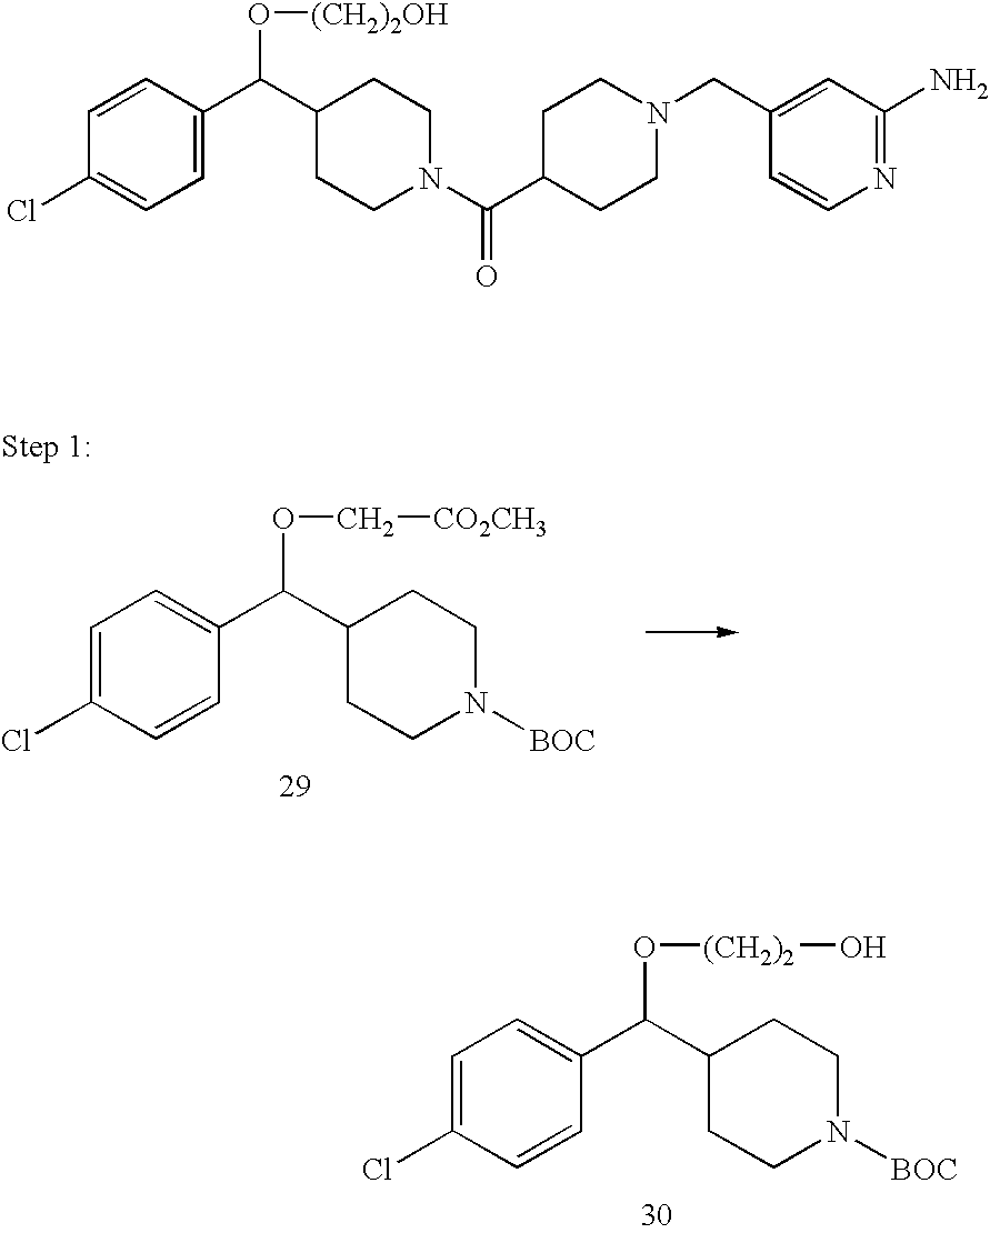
C1=C(Cl)C=CC(C(C2CCN([BOC])CC2)OC[CO2CH3])=C1.C1=C(Cl)C=CC(C(C2CCN([BOC])CC2)O[(CH2)2]O)=C1.C1=CC(C(C2CCN(C(C3CCN(CC4=CC(N)=NC=C4)CC3)=O)CC2)O[(CH2)2OH])=CC=C1Cl
